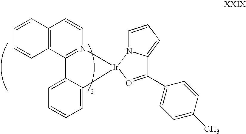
C1=CC2=C(C=C1)C=CN1=C2C2=CC=CC=C2[Ir]12N1C=CC=C1C(C1=CC=C(C)C=C1)=O2
